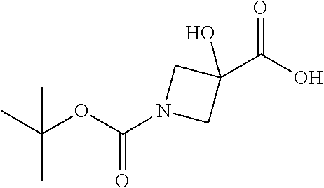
CC(OC(N1CC(C(O)=O)(O)C1)=O)(C)C
